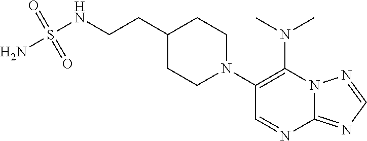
N12C(=NC=N1)N=CC(N1CCC(CCNS(N)(=O)=O)CC1)=C2N(C)C
